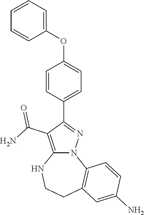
C1=CC(C2=NN3C(=C2C(N)=O)NCCC2=C3C=CC(N)=C2)=CC=C1OC1=CC=CC=C1
